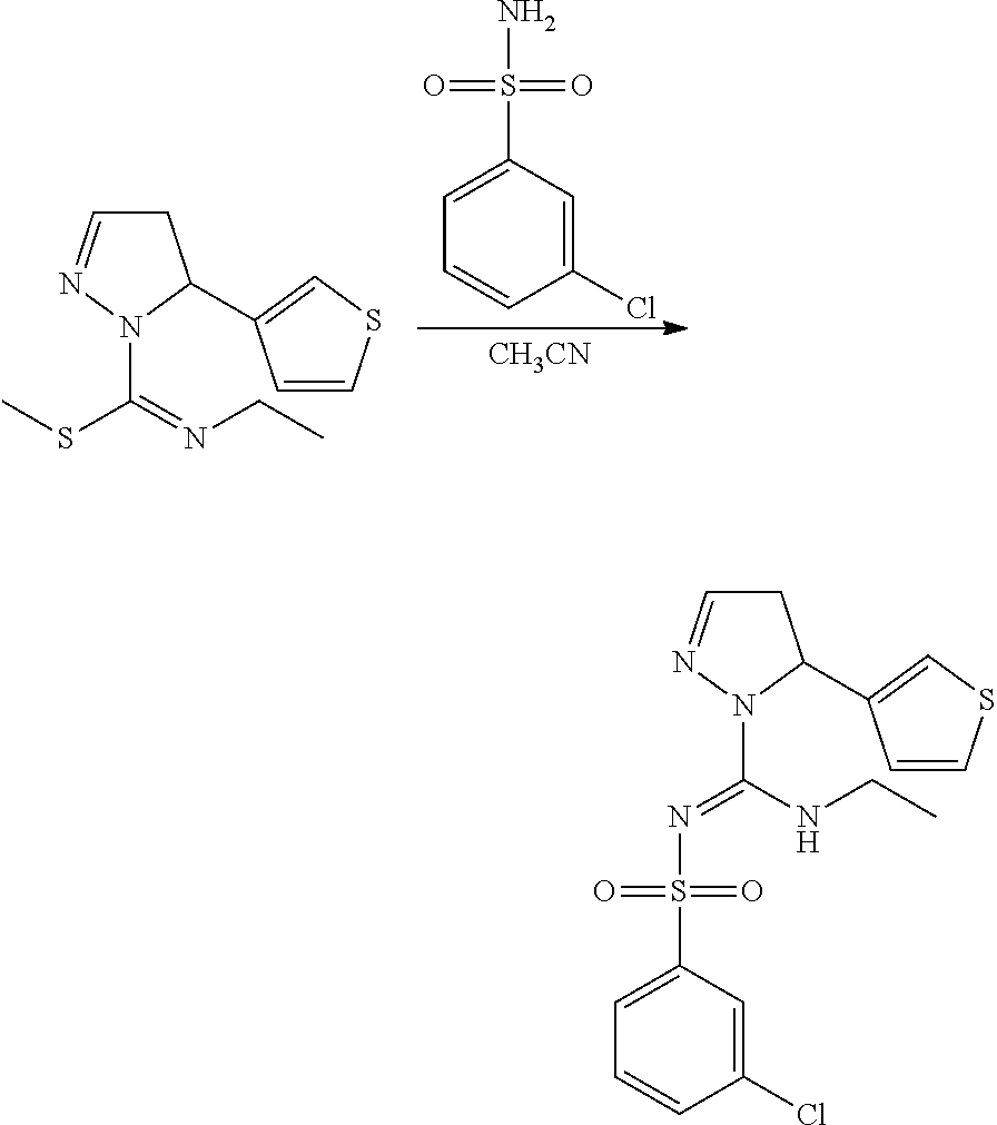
C1C=NN(C(=NCC)SC)C1C1=CSC=C1.C1=C(S(N)(=O)=O)C=C(Cl)C=C1.[CH3CN].C1C=NN(C(NCC)=NS(C2=CC=CC(Cl)=C2)(=O)=O)C1C1=CSC=C1
